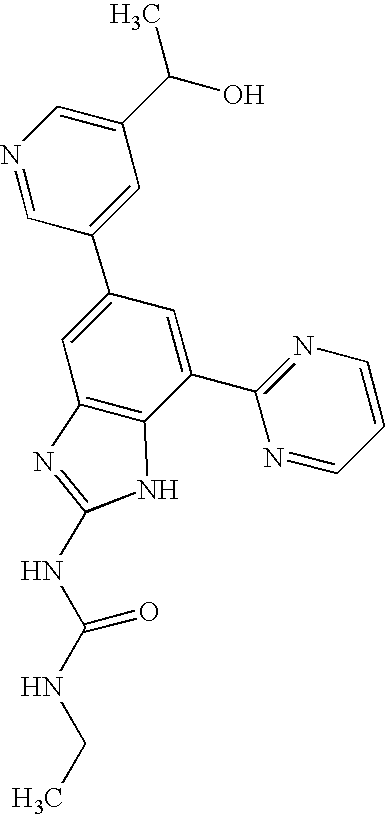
N1=CC(C2=CC3=C(C(C4=NC=CC=N4)=C2)NC(NC(NCC)=O)=N3)=CC(C(C)O)=C1
